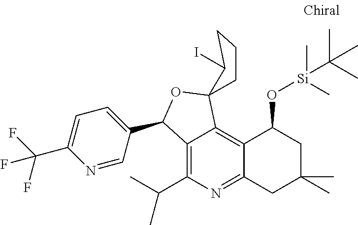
C12=C(C(C)C)N=C3C(=C1C1(OC2C2=CC=C(C(F)(F)F)N=C2)CCCC1I)C(O[Si](C)(C(C)(C)C)C)CC(C)(C)C3
